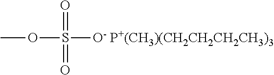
O(S([O- P+(CH3)(CH2CH2CH2CH3)3])(=O)=O)C
